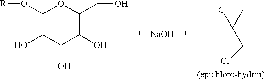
C1(O[R])C(O)C(O)C(O)C(CO)O1.[NaOH].O1C(CCl)C1
